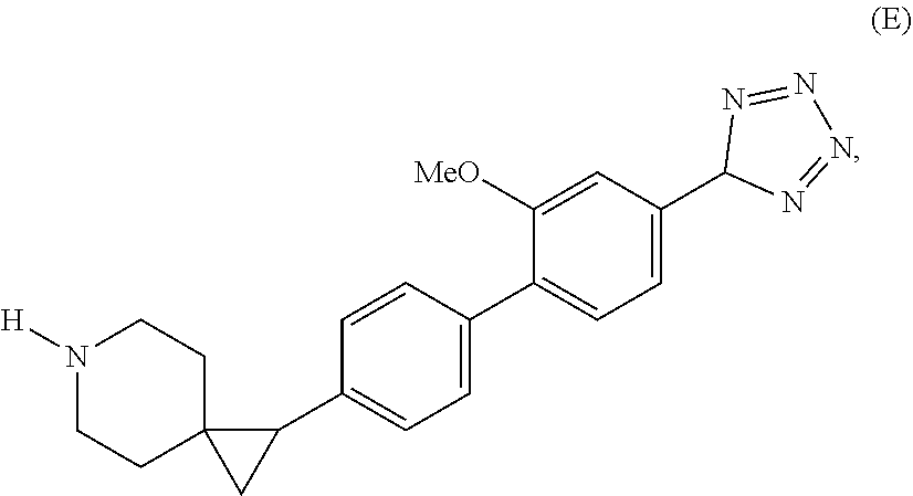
N1=NN=NC1C1=CC=C(C2=CC=C(C3C4(C3)CCN([H])CC4)C=C2)C([MeO])=C1
